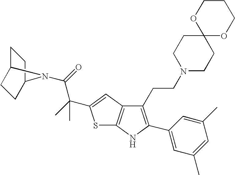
C1(CCN2CCC3(CC2)OCCCO3)=C(C2=CC(C)=CC(C)=C2)NC2=C1C=C(C(C)(C(=O)N1C3CCC1CC3)C)S2
